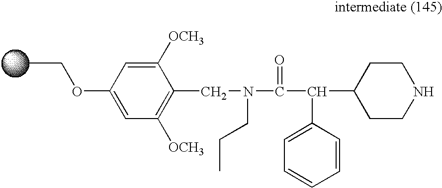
C1([OCH3])=CC(OCC)=CC([OCH3])=C1CN(C(C(C1CCNCC1)C1=CC=CC=C1)=O)CCC
